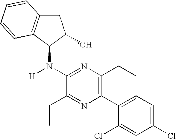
C1(N([H])C2C(O)CC3=C2C=CC=C3)=NC(CC)=C(C2=CC=C(Cl)C=C2Cl)N=C1CC
